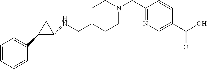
C1CN(CC2=NC=C(C(O)=O)C=C2)CCC1CNC1C(C2=CC=CC=C2)C1
